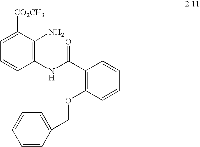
C1=CC(NC(C2=C(OCC3=CC=CC=C3)C=CC=C2)=O)=C(N)C([CO2CH3])=C1
